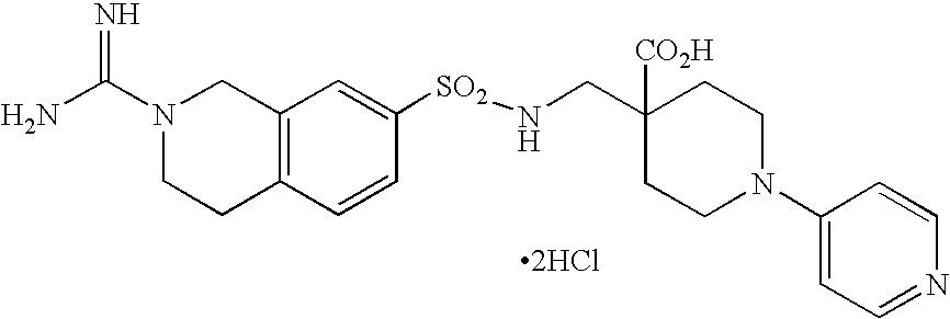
C1N(C2=CC=NC=C2)CCC(CN[SO2]C2=CC3=C(C=C2)CCN(C(N)=N)C3)([CO2H])C1.[2HCl]
